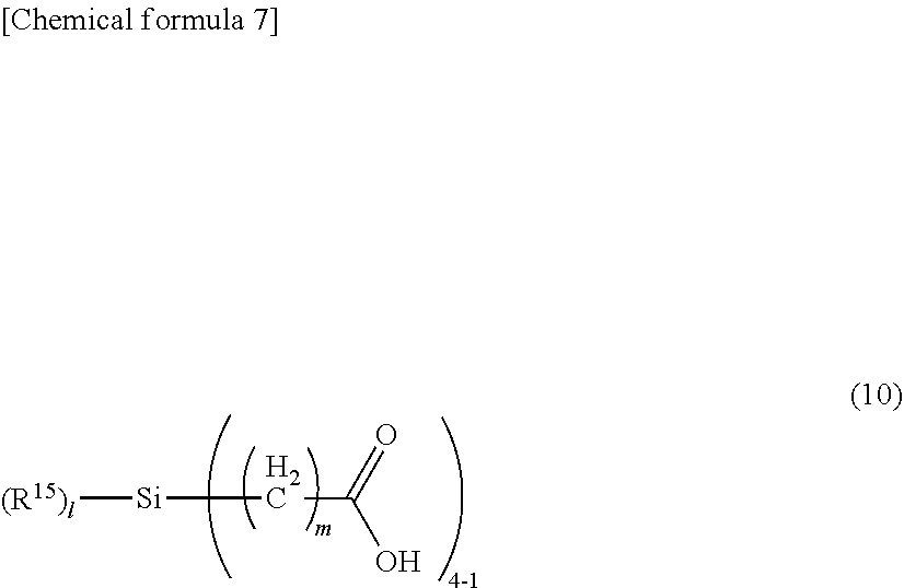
[(R15)l][Si]CC(=O)O
